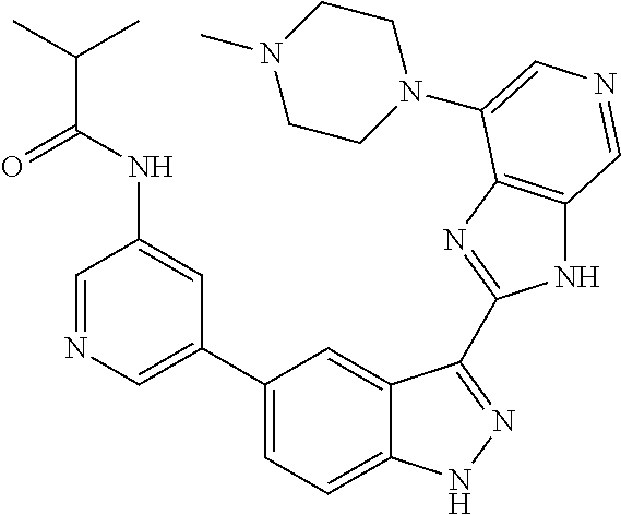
C1(C2=CN=CC(NC(C(C)C)=O)=C2)=CC=C2C(=C1)C(C1=NC3=C(N1)C=NC=C3N1CCN(C)CC1)=NN2
